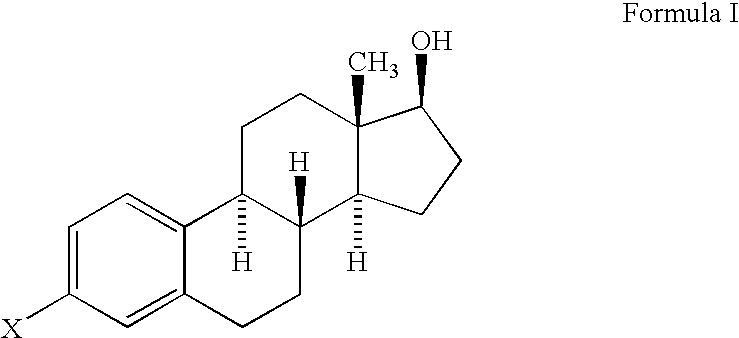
C1=C2C(=CC=C1[X])C1([H])C([H])(CC2)C2([H])C(C)(CC1)C(O)CC2
